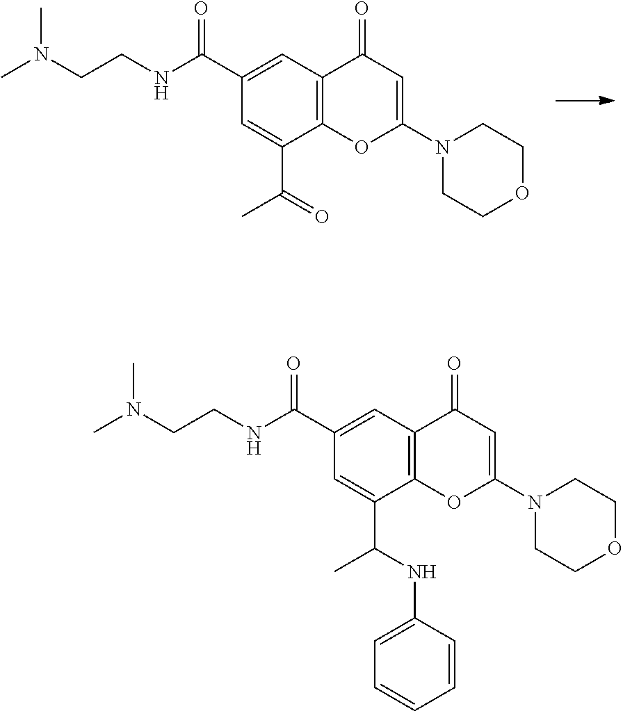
C1=C(C(NCCN(C)C)=O)C=C(C(=O)C)C2=C1C(=O)C=C(N1CCOCC1)O2.C1=C(C(=O)NCCN(C)C)C=C(C(NC2=CC=CC=C2)C)C2=C1C(=O)C=C(N1CCOCC1)O2
